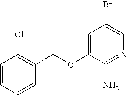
C1=CC=CC(COC2=CC(Br)=CN=C2N)=C1Cl
